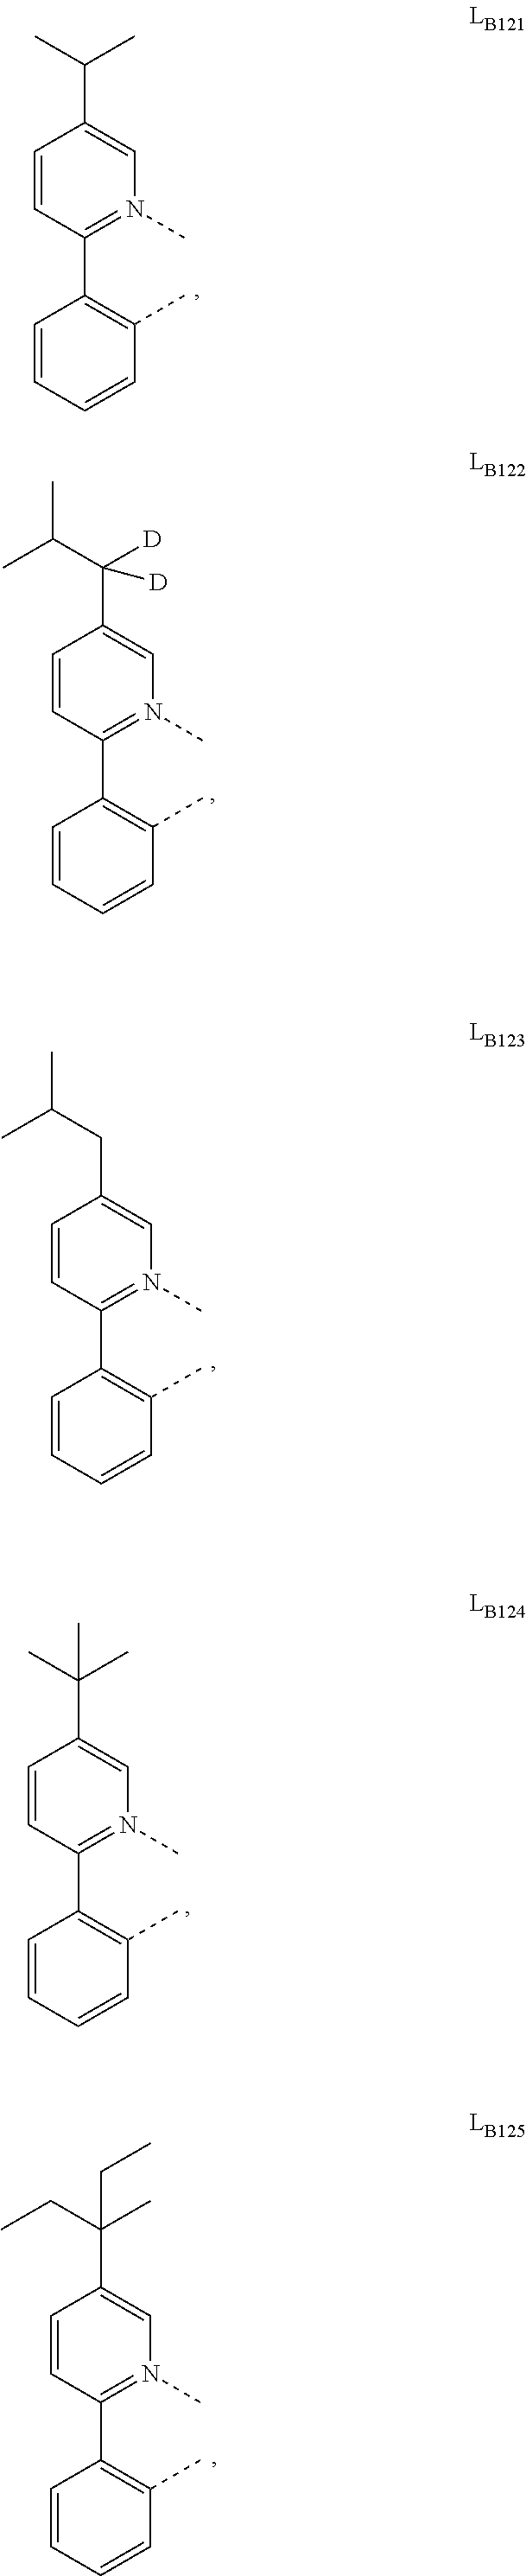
C1=CC(C2=C(C)C=CC=C2)=N(C)C=C1C([D])([D])C(C)C.C1=CC(C2=C(C)C=CC=C2)=N(C)C=C1C(C)(C)C.C1=CC(C2=C(C)C=CC=C2)=N(C)C=C1CC(C)C.C1=CC(C2=C(C)C=CC=C2)=N(C)C=C1C(CC)(C)CC.C1=CC(C2=C(C)C=CC=C2)=N(C)C=C1C(C)C
